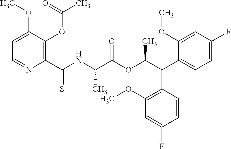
C1=C(OC)C(OC(=O)C)=C(C(NC(C(OC(C(C2=CC=C(F)C=C2OC)C2=C(OC)C=C(F)C=C2)C)=O)C)=S)N=C1
